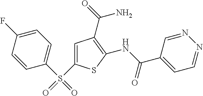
C1(NC(=O)C2=CC=NN=C2)=C(C(=O)N)C=C(S(=O)(C2=CC=C(F)C=C2)=O)S1
